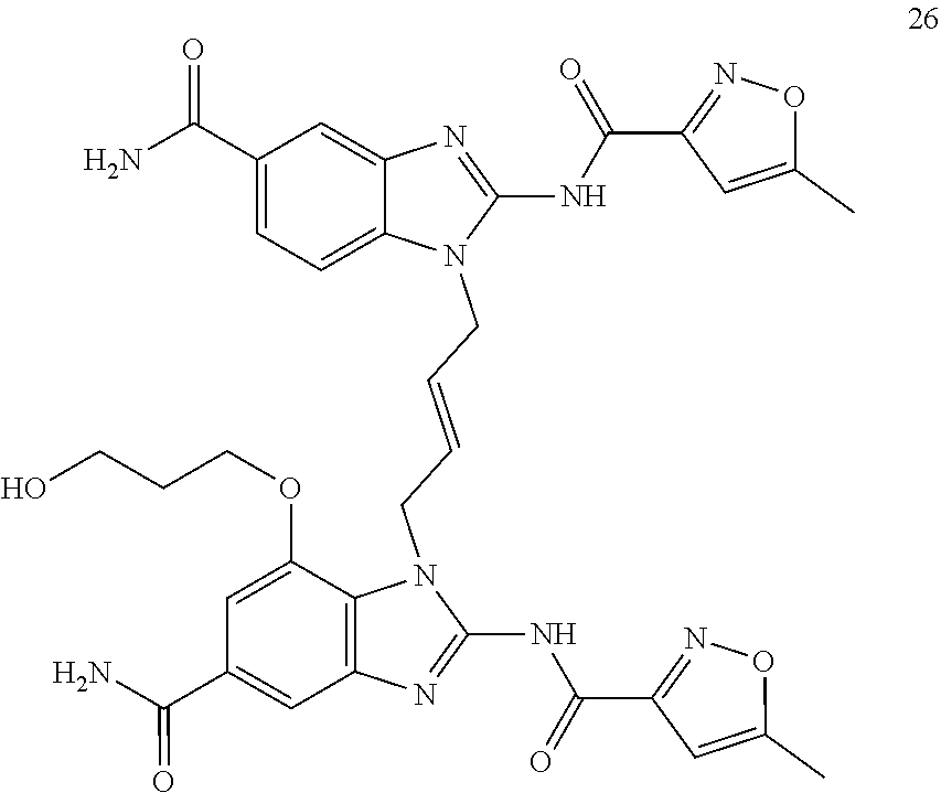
C1(NC(C2=NOC(C)=C2)=O)=NC2=C(N1CC=CCN1C(NC(=O)C3=NOC(C)=C3)=NC3=CC(C(N)=O)=CC=C13)C(OCCCO)=CC(C(=O)N)=C2
